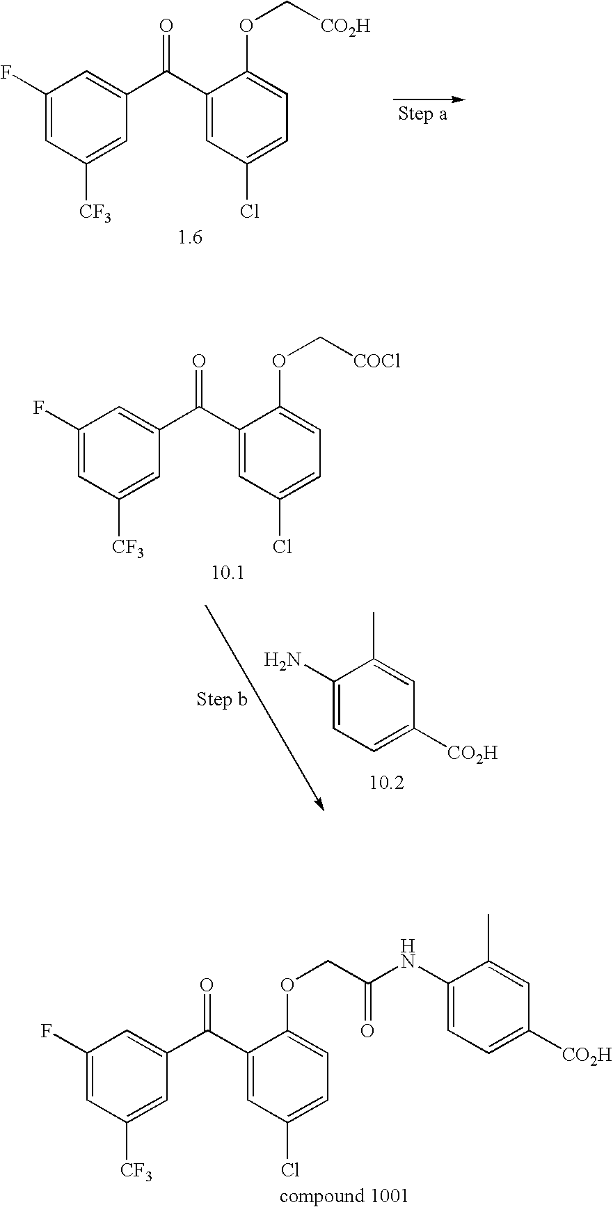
C1(C(C2=CC(F)=CC([CF3])=C2)=O)=CC(Cl)=CC=C1OC[CO2H].C1(NC(COC2=CC=C(Cl)C=C2C(C2=CC(F)=CC([CF3])=C2)=O)=O)=CC=C([CO2H])C=C1C.C1(C(C2=CC(F)=CC([CF3])=C2)=O)=CC(Cl)=CC=C1OC[COCl].C1(N)=CC=C([CO2H])C=C1C
